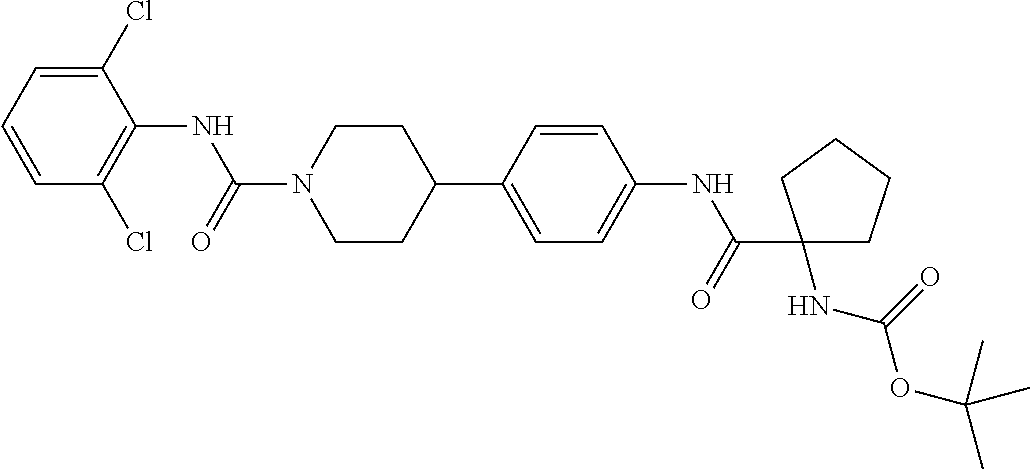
C1(Cl)=CC=CC(Cl)=C1NC(N1CCC(C2=CC=C(NC(C3(NC(=O)OC(C)(C)C)CCCC3)=O)C=C2)CC1)=O
